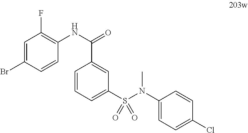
C1=C(Br)C=CC(NC(=O)C2=CC(S(N(C3=CC=C(Cl)C=C3)C)(=O)=O)=CC=C2)=C1F
